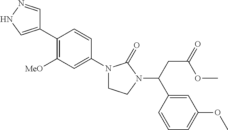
C1(C2=C([MeO])C=C(N3CCN(C(CC(=O)OC)C4=CC(OC)=CC=C4)C3=O)C=C2)=CNN=C1
